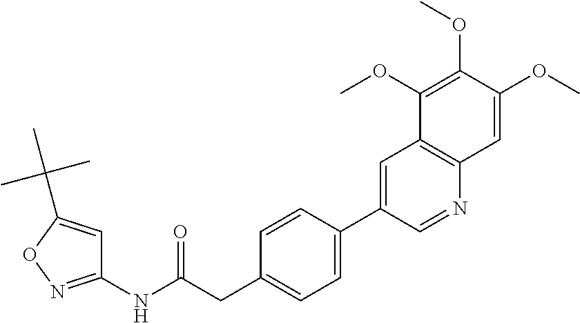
C1(NC(CC2=CC=C(C3=CC4=C(N=C3)C=C(OC)C(OC)=C4OC)C=C2)=O)=NOC(C(C)(C)C)=C1
